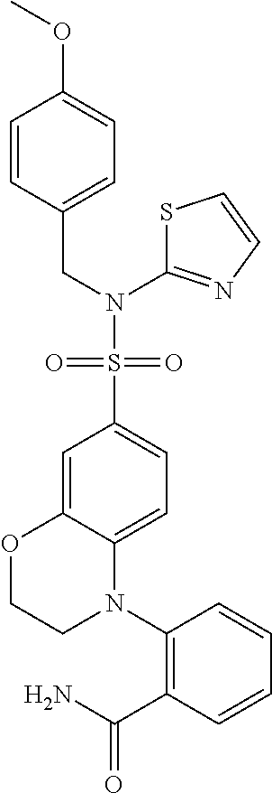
C1=C2C(=CC=C1S(=O)(=O)N(CC1=CC=C(OC)C=C1)C1=NC=CS1)N(C1=C(C(=O)N)C=CC=C1)CCO2
